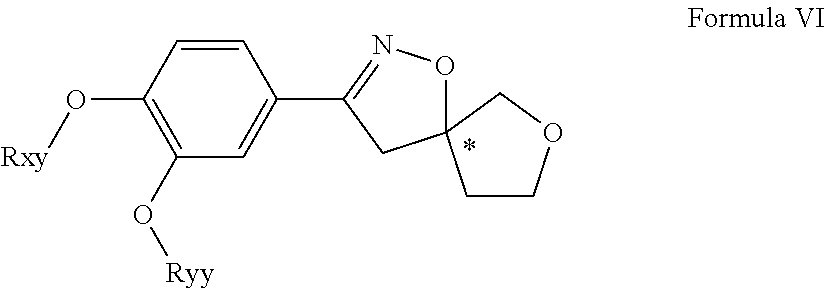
C1=CC(O[Rxy])=C(O[Ryy])C=C1C1=NOC2(C1)CCOC2
